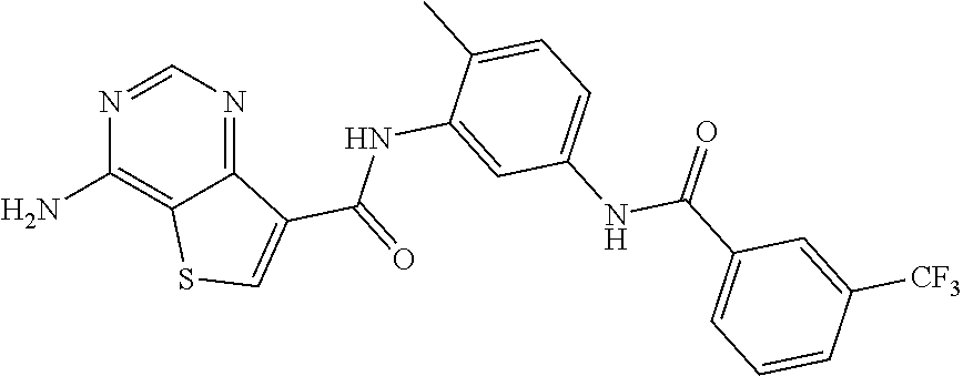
N1=CN=C2C(=C1N)SC=C2C(=O)NC1=CC(NC(C2=CC=CC([CF3])=C2)=O)=CC=C1C
